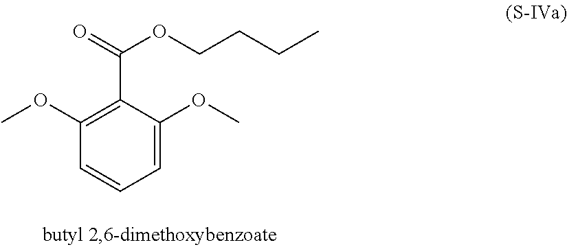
C1=C(OC)C(C(=O)OCCCC)=C(OC)C=C1
